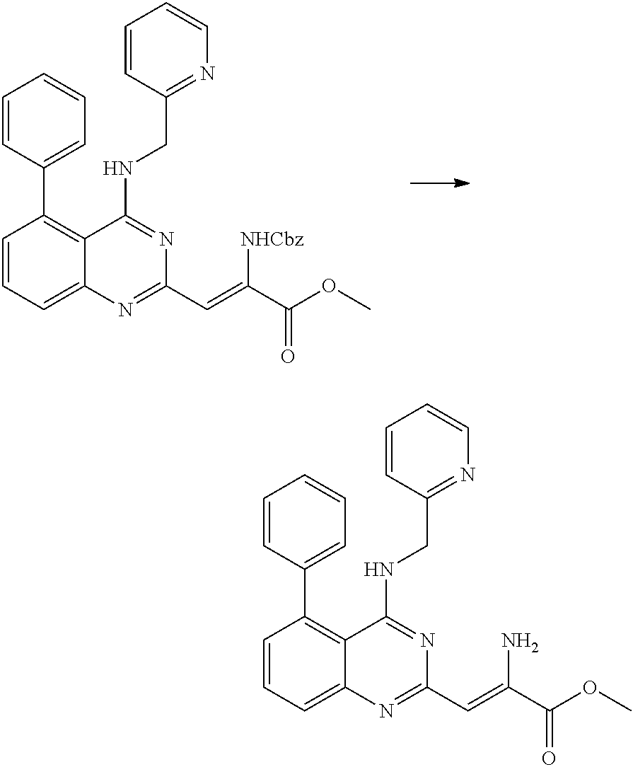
C1=CC=C2C(=C1C1=CC=CC=C1)C(NCC1=NC=CC=C1)=NC(C=C(C(OC)=O)[NHCbz])=N2.C1=CC=C2C(=C1C1=CC=CC=C1)C(NCC1=NC=CC=C1)=NC(C=C(C(OC)=O)N)=N2
